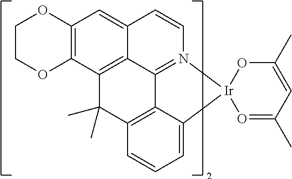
C12=C3C(C)(C)C4=C5C1=N(C=CC2=CC1=C3OCCO1)[Ir]1(C5=CC=C4)O=C(C)C=C(C)O1
